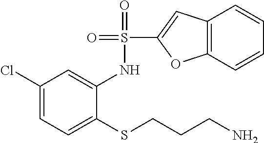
C1(Cl)=CC=C(SCCCN)C(NS(=O)(=O)C2=CC3=C(O2)C=CC=C3)=C1
